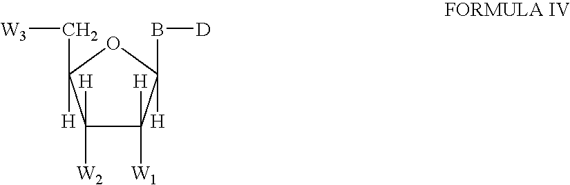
C1([H])([W2])C([H])([W1])C([H])(B[D])OC1([H])C[W3]
